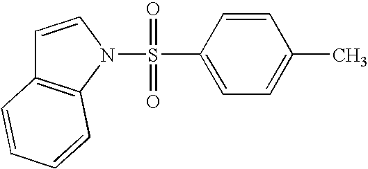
C1=CN(S(C2=CC=C(C)C=C2)(=O)=O)C2=C1C=CC=C2
